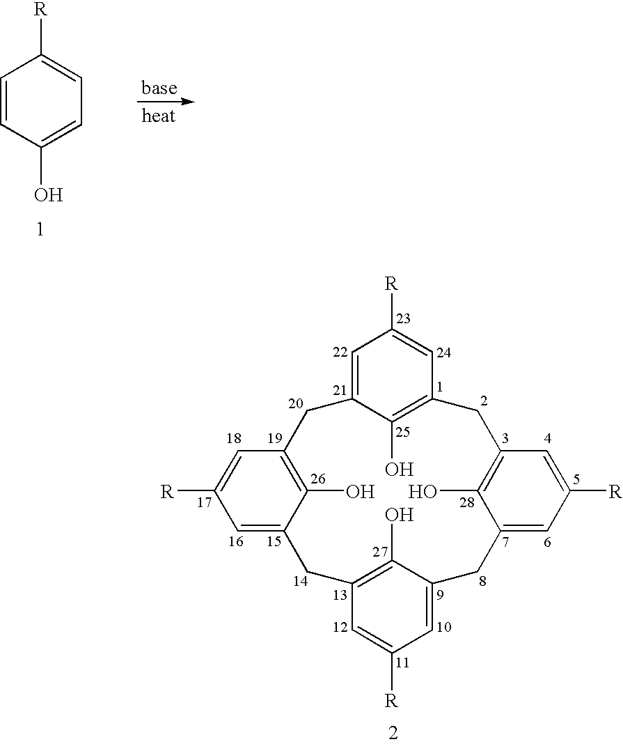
C1=CC(O)=CC=C1[R].C1=C2C(O)=C(C=C1[R])CC1=CC([R])=CC(=C1O)CC1=C(O)C(=CC([R])=C1)CC1=CC([R])=CC(=C1O)C2
